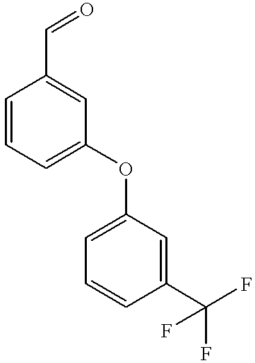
C1=CC=C(OC2=CC=CC(C(F)(F)F)=C2)C=C1C=O
